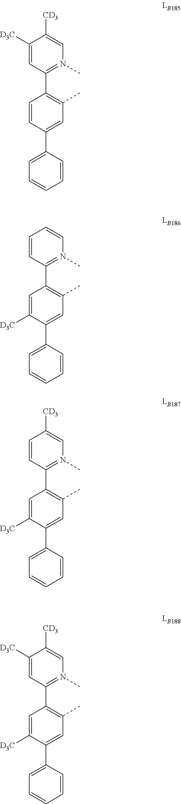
C1([D3C])=CC(C2=C(C)C=C(C3=CC=CC=C3)C=C2)=N(C)C=C1[CD3].C1=CC(C2=C(C)C=C(C3=CC=CC=C3)C([D3C])=C2)=N(C)C=C1.C1=CC(C2=C(C)C=C(C3=CC=CC=C3)C([D3C])=C2)=N(C)C=C1[CD3].C1([D3C])=CC(C2=C(C)C=C(C3=CC=CC=C3)C([D3C])=C2)=N(C)C=C1[CD3]
